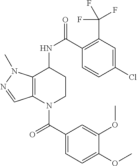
C1(C(=O)N2CCC(NC(=O)C3=C(C(F)(F)F)C=C(Cl)C=C3)C3=C2C=NN3C)=CC=C(OC)C(OC)=C1
